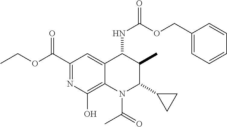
C(OC(=O)C1=NC(O)=C2C(=C1)C(NC(OCC1=CC=CC=C1)=O)C(C)C(C1CC1)N2C(=O)C)C
